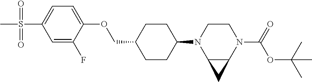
C1CC(N2C3C(N(C(OC(C)(C)C)=O)CC2)C3)CCC1COC1=CC=C(S(=O)(=O)C)C=C1F
